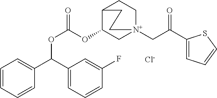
[Cl-].C1=CC=C(C(C2=CC=CC(F)=C2)OC(=O)OC2C[N+]3(CC(=O)C4=CC=CS4)CCC2CC3)C=C1
